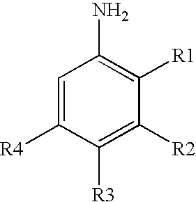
C1=C([R4])C([R3])=C([R2])C([R1])=C1N
